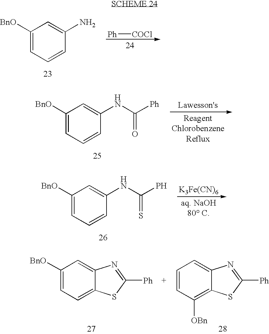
C1([BnO])=CC=CC(N)=C1.[Ph][COCl].C1([BnO])=CC=CC(NC([Ph])=O)=C1.C1([BnO])=CC=CC(NC(P)=S)=C1.[K3Fe(CN)6].C1([BnO])=CC=C2C(=C1)N=C([Ph])S2.C1=CC([OBn])=C2C(=C1)N=C([Ph])S2
